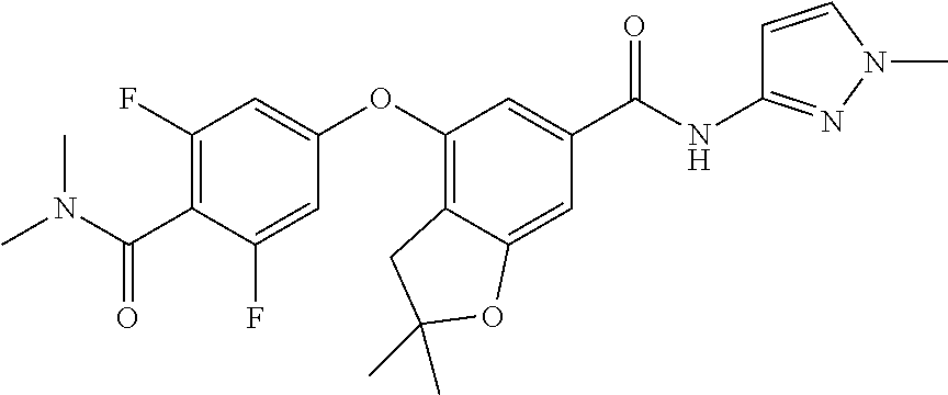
C1(F)=C(C(N(C)C)=O)C(F)=CC(OC2=C3C(=CC(C(NC4=NN(C)C=C4)=O)=C2)OC(C)(C)C3)=C1
